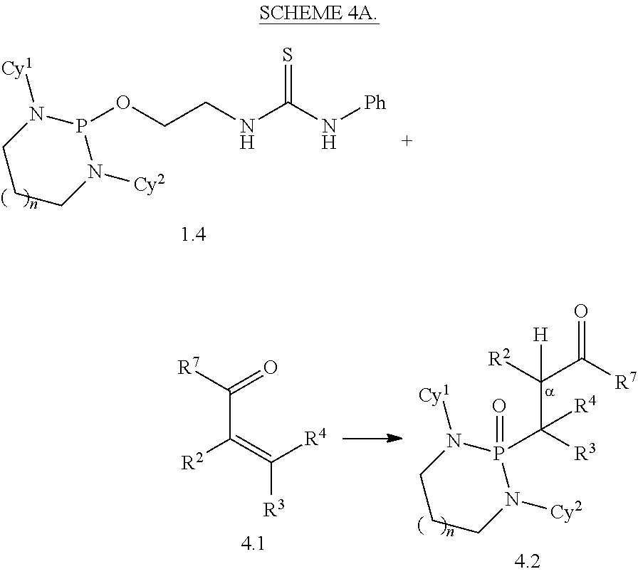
[Cy1]N1CCCN([Cy2])P1(C([R3])(C(C([R7])=O)([R2])[H])[R4])=O.C(C([R2])=C([R3])[R4])([R7])=O.[Cy1]N1CCCN([Cy2])P1OCCNC(=S)N[Ph]
